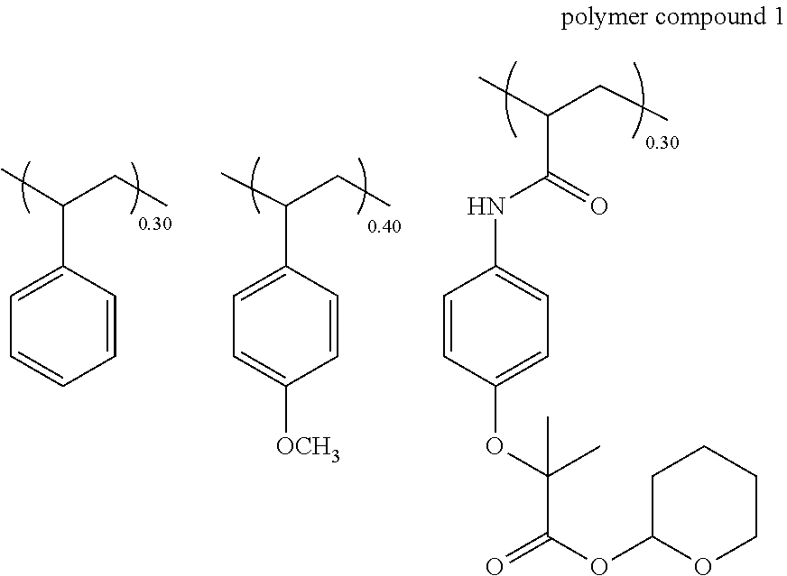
C1=C(C(C)CC)C=CC=C1.C1=C(C(C)CC)C=CC([OCH3])=C1.C1=CC(OC(C)(C)C(OC2OCCCC2)=O)=CC=C1NC(=O)C(C)CC
